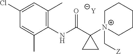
[Y].C1=C(C)C(NC(C2([N+]3(C[Z])CCCCC3)CC2)=O)=C(C)C=C1Cl
